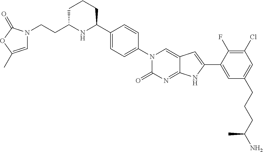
N1(CCC2NC(C3=CC=C(N4C(=O)N=C5C(=C4)C=C(C4=CC(CCCC(N)C)=CC(Cl)=C4F)N5)C=C3)CCC2)C=C(C)OC1=O
